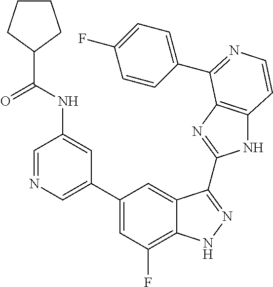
C1(C2=CN=CC(NC(C3CCCC3)=O)=C2)=CC(F)=C2C(=C1)C(C1=NC3=C(N1)C=CN=C3C1=CC=C(F)C=C1)=NN2
